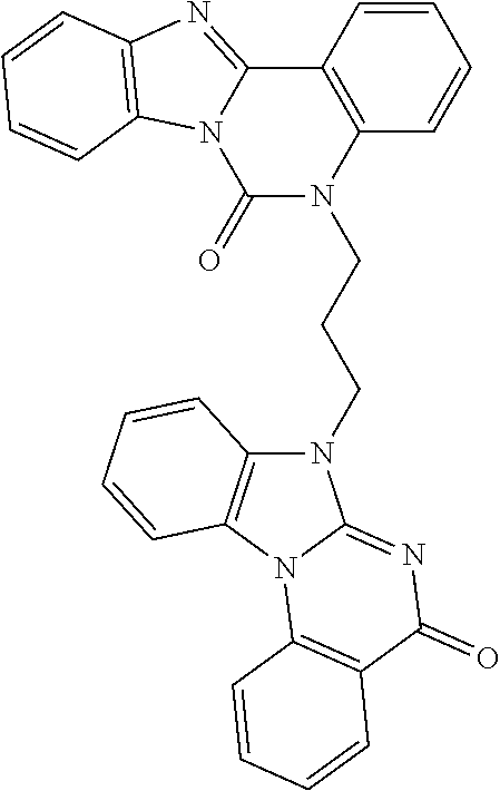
C12=NC3=C(N1C(=O)N(CCCN1C4=C(N5C1=NC(=O)C1=C5C=CC=C1)C=CC=C4)C1=C2C=CC=C1)C=CC=C3
